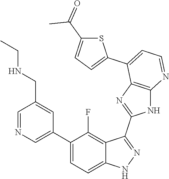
C1=NC=C(C2=CC=C3C(=C2F)C(C2=NC4=C(N2)N=CC=C4C2=CC=C(C(=O)C)S2)=NN3)C=C1CNCC
